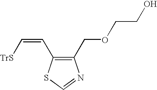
C1(COCCO)=C(C=C[TrS])SC=N1
